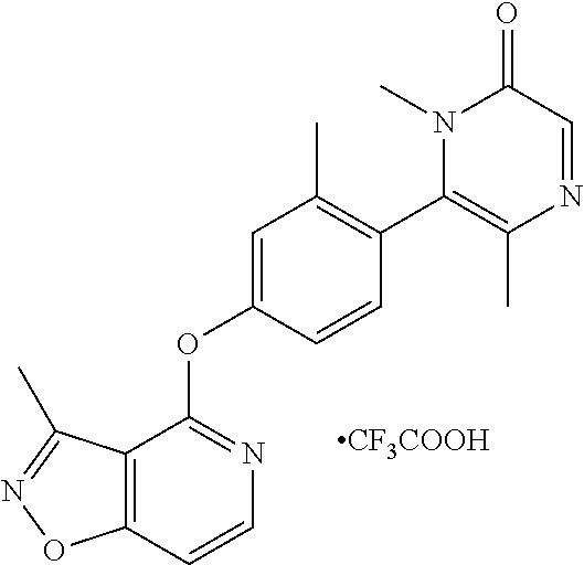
C12=C(C(C)=NO1)C(OC1=CC(C)=C(C3=C(C)N=CC(=O)N3C)C=C1)=NC=C2.[CF3COOH]
